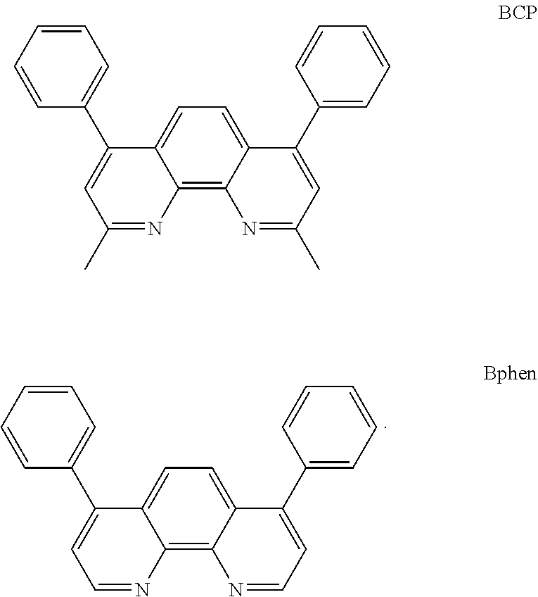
C12=CC=C3C(=C1N=CC=C2C1=CC=CC=C1)N=CC=C3C1=CC=CC=C1.C12=CC=C3C(=C1N=C(C)C=C2C1=CC=CC=C1)N=C(C)C=C3C1=CC=CC=C1
